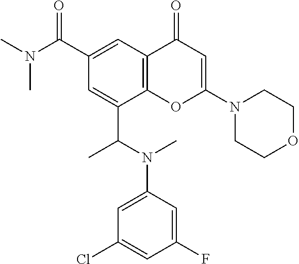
C12=C(C=C(C(N(C)C)=O)C=C1C(N(C1=CC(Cl)=CC(F)=C1)C)C)C(=O)C=C(N1CCOCC1)O2
